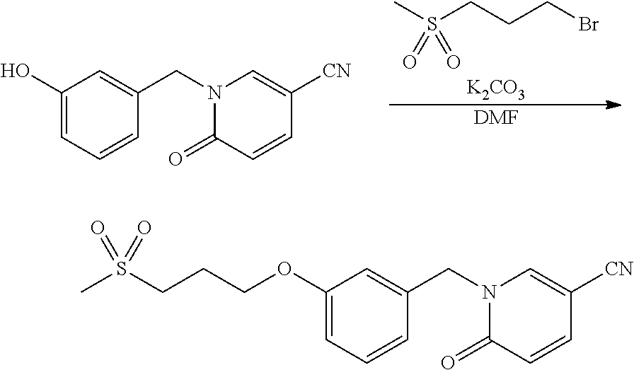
CS(CCCBr)(=O)=O.[K2CO3].[DMF].C1(O)=CC=CC(CN2C(=O)C=CC([CN])=C2)=C1.C1(OCCCS(C)(=O)=O)=CC=CC(CN2C(=O)C=CC([CN])=C2)=C1
